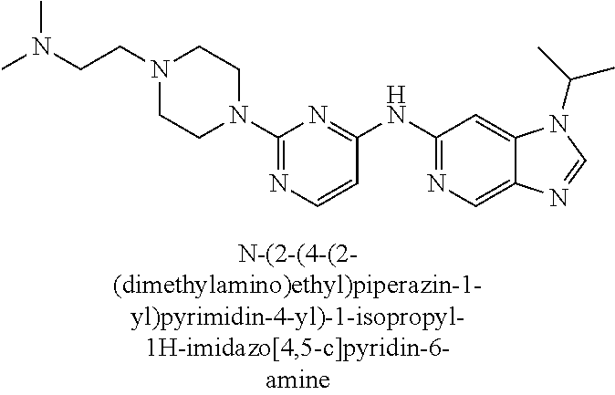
C1=CC(NC2=NC=C3C(=C2)N(C(C)C)C=N3)=NC(N2CCN(CCN(C)C)CC2)=N1
